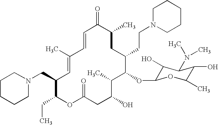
C1(=O)C=CC(C)=CC(CN2CCCCC2)C(CC)OC(=O)CC(O)C(C)C(OC2C(O)C(N(C)C)C(O)C(C)O2)C(CCN2CCCCC2)CC1C
